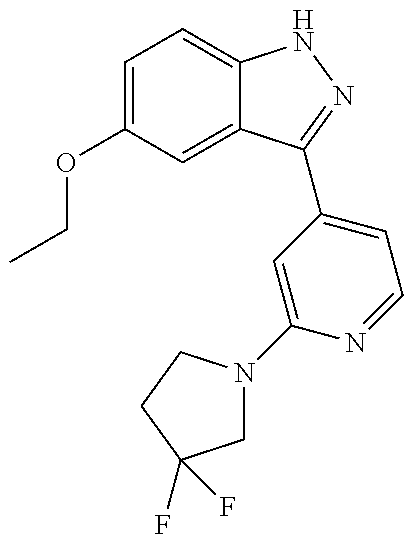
CCOC1=CC=C2C(=C1)C(C1=CC=NC(N3CC(F)(F)CC3)=C1)=NN2
